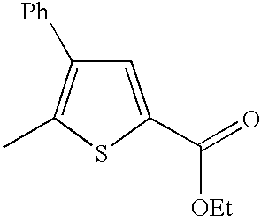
C1=C(C(=O)[OEt])SC(C)=C1[Ph]
